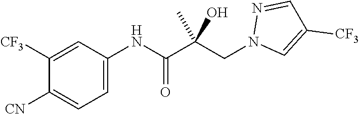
C1=C(NC(C(CN2C=C([CF3])C=N2)(C)O)=O)C=C([CF3])C([CN])=C1
